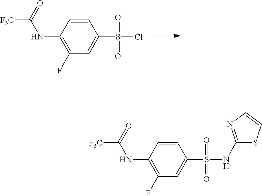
C1=CC(NC([F3C])=O)=C(F)C=C1S(Cl)(=O)=O.C1=CC(NC([F3C])=O)=C(F)C=C1S(NC1=NC=CS1)(=O)=O
